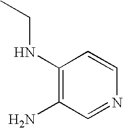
C1(NCC)=C(N)C=NC=C1
